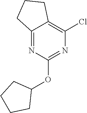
C12=NC(OC3CCCC3)=NC(Cl)=C1CCC2
